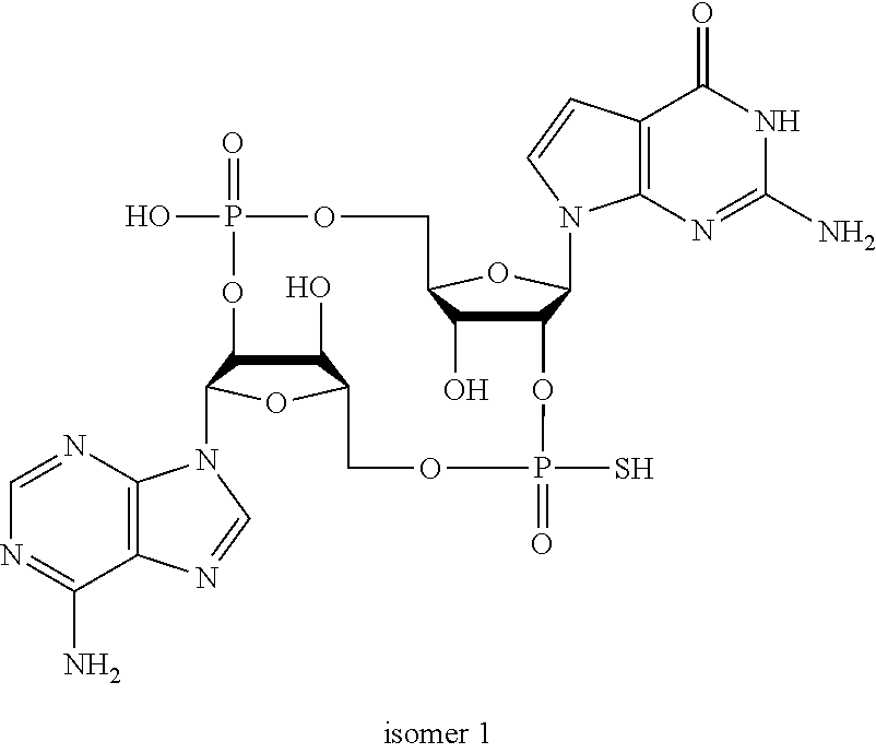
C12C(O)C(OC1N1C3=C(C(=O)NC(N)=N3)C=C1)COP(O)(=O)OC1C(O)C(COP(=O)(S)O2)OC1N1C2=C(C(N)=NC=N2)N=C1
